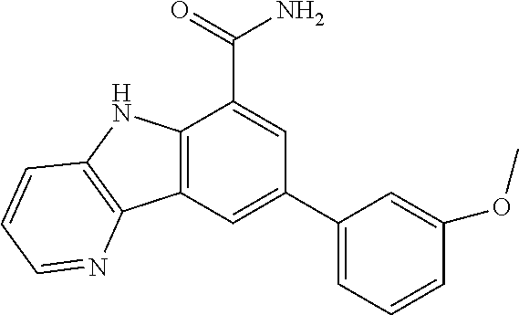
C12=C(C=C(C3=CC=CC(OC)=C3)C=C1C(=O)N)C1=C(N2)C=CC=N1
